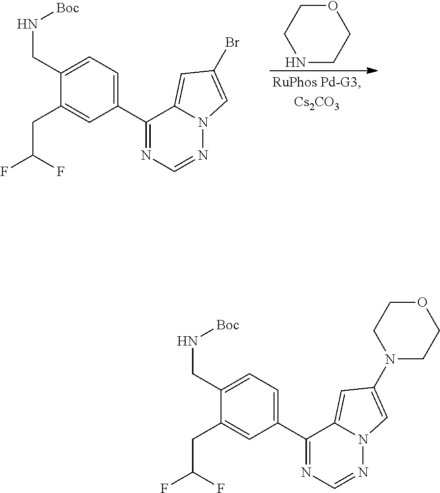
N1CCOCC1.C1(CC(F)F)=CC(C2=NC=NN3C2=CC(Br)=C3)=CC=C1CN[Boc].C1(CC(F)F)=CC(C2=NC=NN3C2=CC(N2CCOCC2)=C3)=CC=C1CN[Boc]
